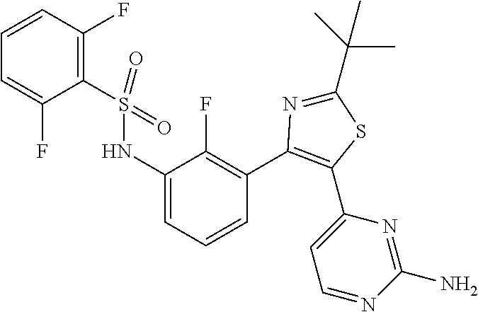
C1(S(=O)(=O)NC2=CC=CC(C3=C(C4=CC=NC(N)=N4)SC(C(C)(C)C)=N3)=C2F)=C(F)C=CC=C1F
